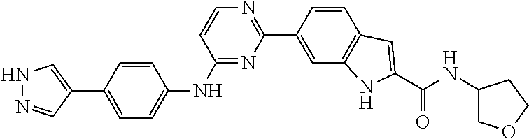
N1N=CC(C2=CC=C(NC3=NC(C4=CC5=C(C=C4)C=C(C(NC4COCC4)=O)N5)=NC=C3)C=C2)=C1
